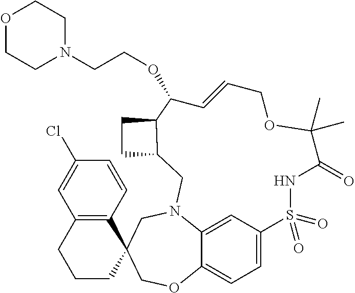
C1=C2C3=CC=C1S(=O)(=O)NC(=O)C(C)(C)OCC=CC(OCCN1CCOCC1)C1C(CN2CC2(CO3)C3=C(CCC2)C=C(Cl)C=C3)CC1
